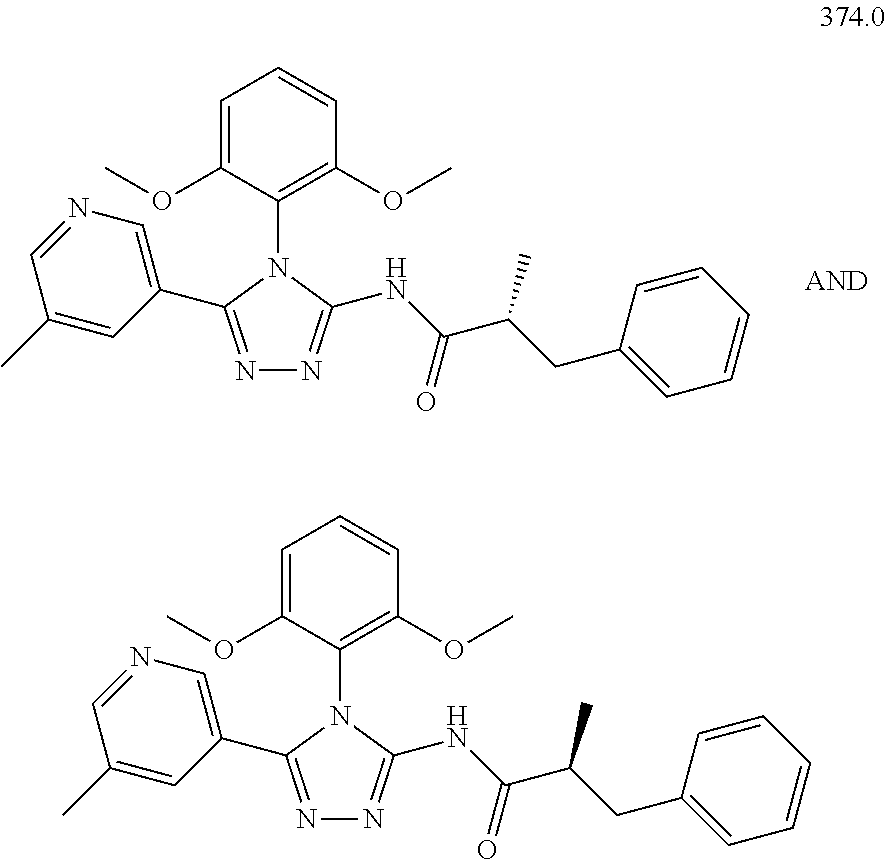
C1=C(OC)C(N2C(C3=CN=CC(C)=C3)=NN=C2NC(=O)C(CC2=CC=CC=C2)C)=C(OC)C=C1.C1=C(OC)C(N2C(C3=CN=CC(C)=C3)=NN=C2NC(=O)C(CC2=CC=CC=C2)C)=C(OC)C=C1
